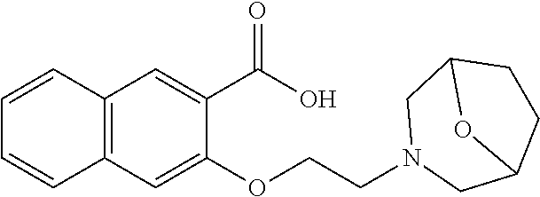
C1=CC2=C(C=C1)C=C(OCCN1CC3CCC(C1)O3)C(C(=O)O)=C2
